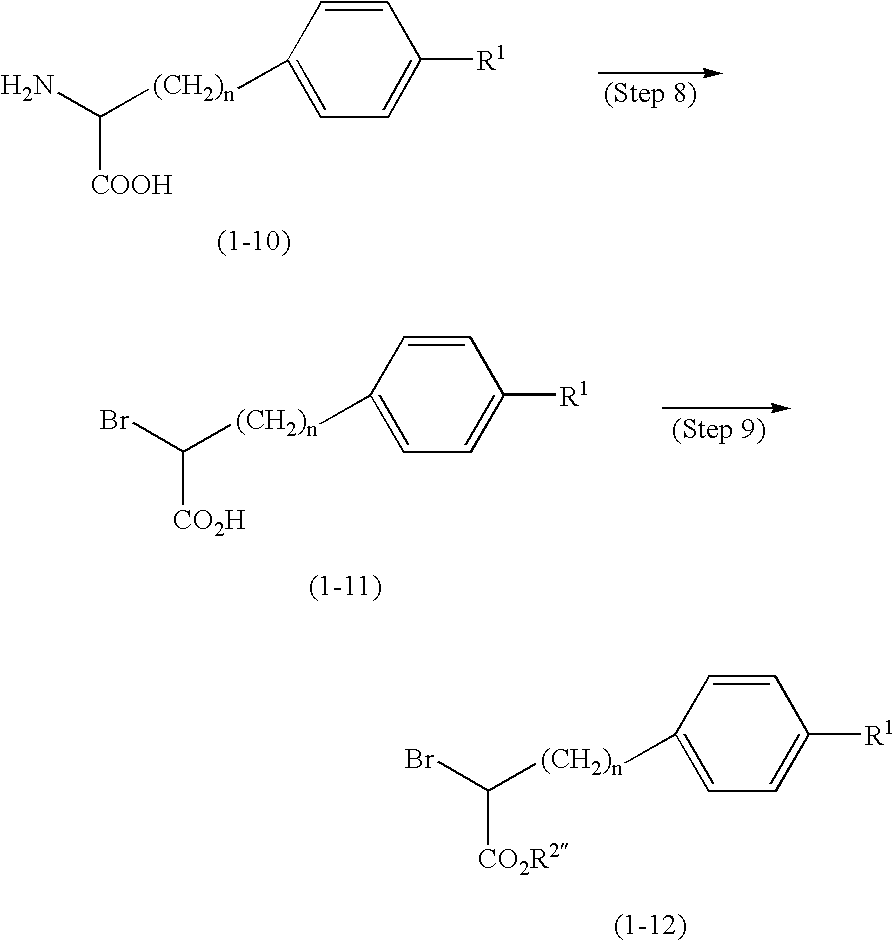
BrC([(CH2)n]C1=CC=C([R1])C=C1)[CO2R2].NC([(CH2)n]C1=CC=C([R1])C=C1)[COOH].BrC([(CH2)n]C1=CC=C([R1])C=C1)[CO2H]
